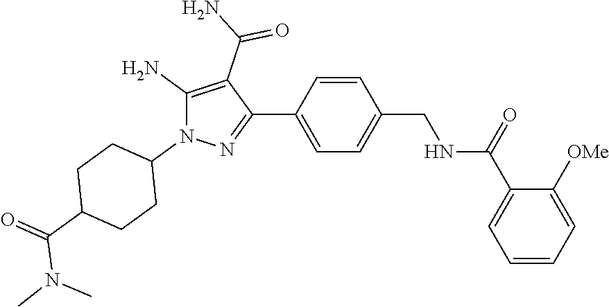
C1=CC=C([OMe])C(C(=O)NCC2=CC=C(C3=NN(C4CCC(C(=O)N(C)C)CC4)C(N)=C3C(=O)N)C=C2)=C1
